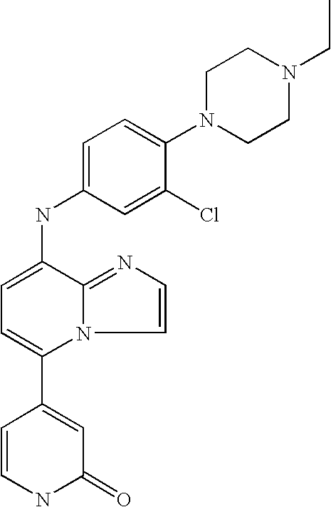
C1(=O)C=C(C2=CC=C(NC3=CC=C(N4CCN(CC)CC4)C(Cl)=C3)C3=NC=CN23)C=CN1
